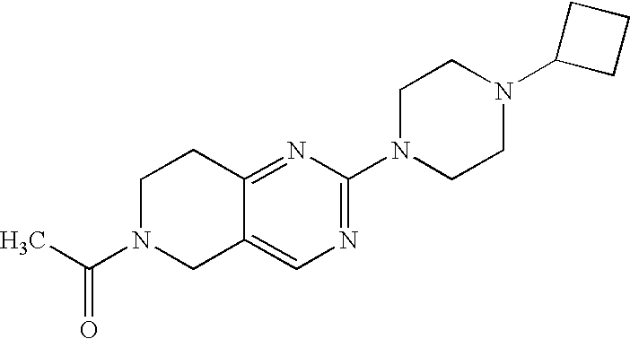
CC(N1CC2=CN=C(N3CCN(C4CCC4)CC3)N=C2CC1)=O
